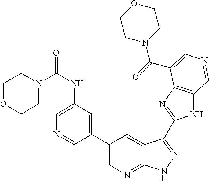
N1(C(NC2=CN=CC(C3=CN=C4C(=C3)C(C3=NC5=C(N3)C=NC=C5C(=O)N3CCOCC3)=NN4)=C2)=O)CCOCC1
